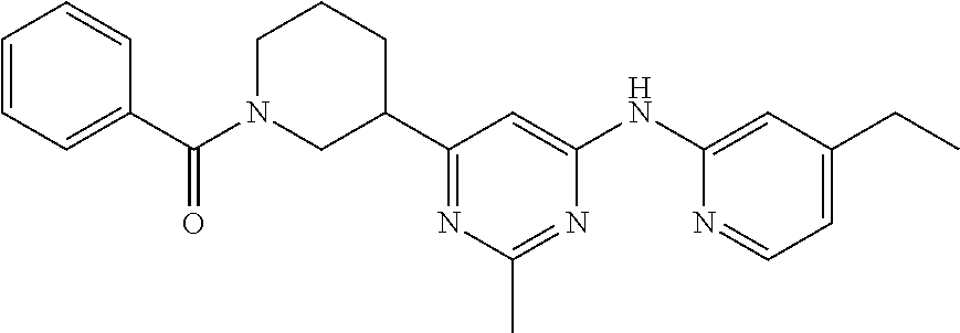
C1=C(C(N2CC(C3=NC(C)=NC(NC4=CC(CC)=CC=N4)=C3)CCC2)=O)C=CC=C1
